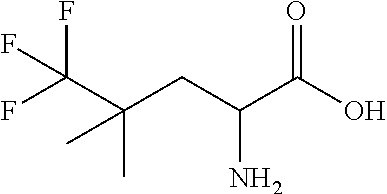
FC(C(CC(C(O)=O)N)(C)C)(F)F
